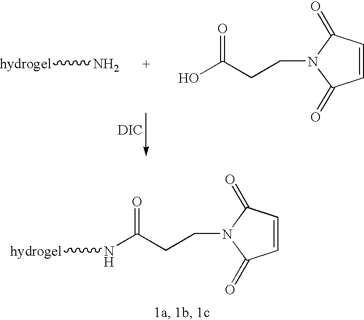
[hydrogel]N.OC(=O)CCN1C(=O)C=CC1=O.[DIC].[hydrogel]NC(=O)CCN1C(=O)C=CC1=O
